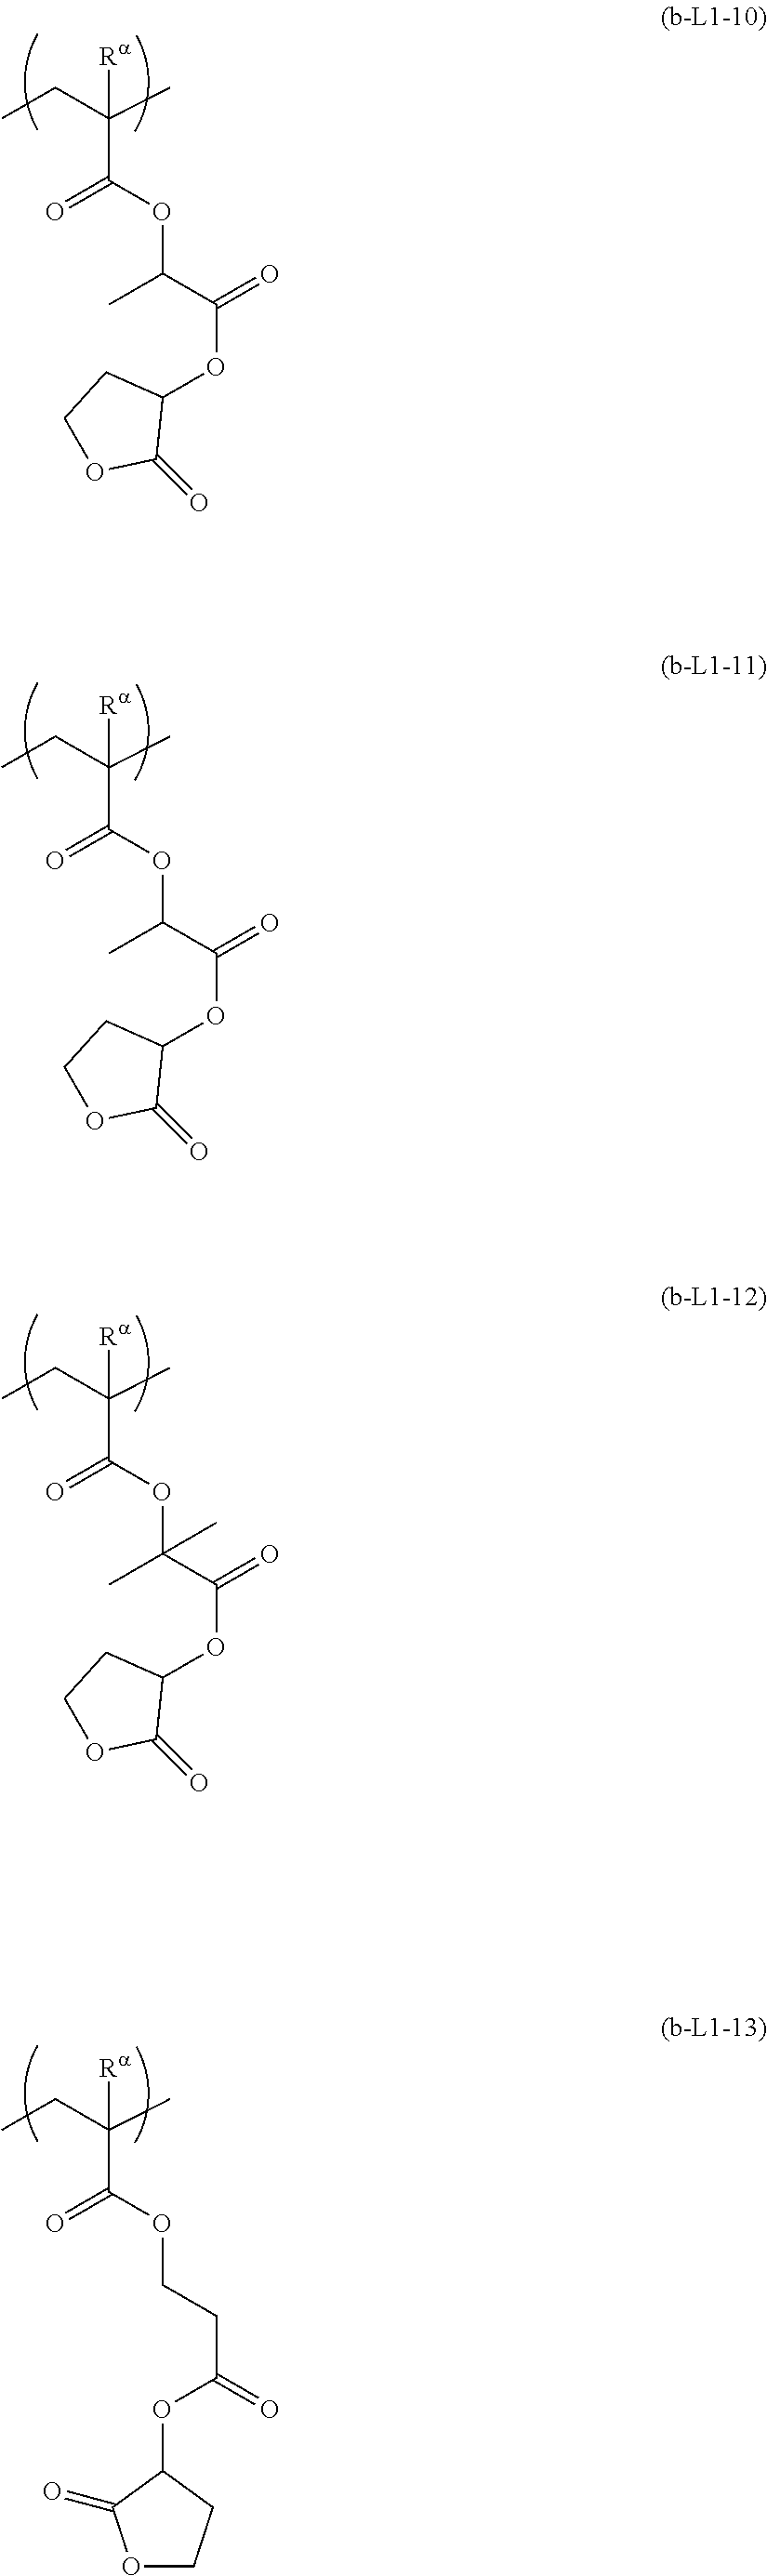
CCC(C)(C(OCCC(=O)OC1C(=O)OCC1)=O)[Ra].CCC(C)(C(OC(C(OC1CCOC1=O)=O)C)=O)[Ra].CCC(C)(C(OC(C(OC1CCOC1=O)=O)C)=O)[Ra].CCC(C)(C(OC(C(OC1CCOC1=O)=O)(C)C)=O)[Ra]
